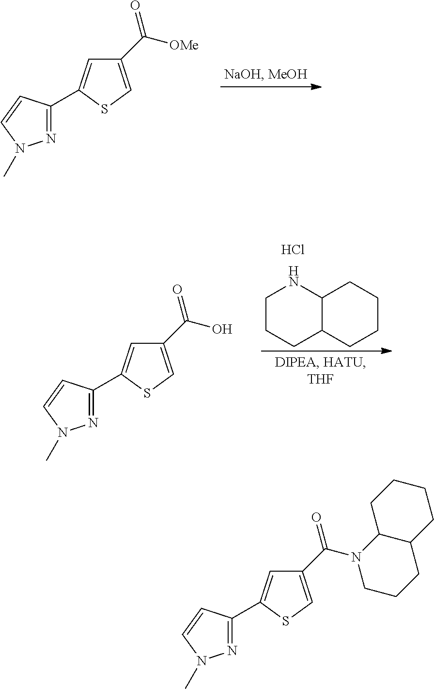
C1(C([OMe])=O)=CSC(C2=NN(C)C=C2)=C1.C1(C(O)=O)=CSC(C2=NN(C)C=C2)=C1.C1CCC2C(N1)CCCC2.Cl.C1(C(N2CCCC3C2CCCC3)=O)=CSC(C2=NN(C)C=C2)=C1
